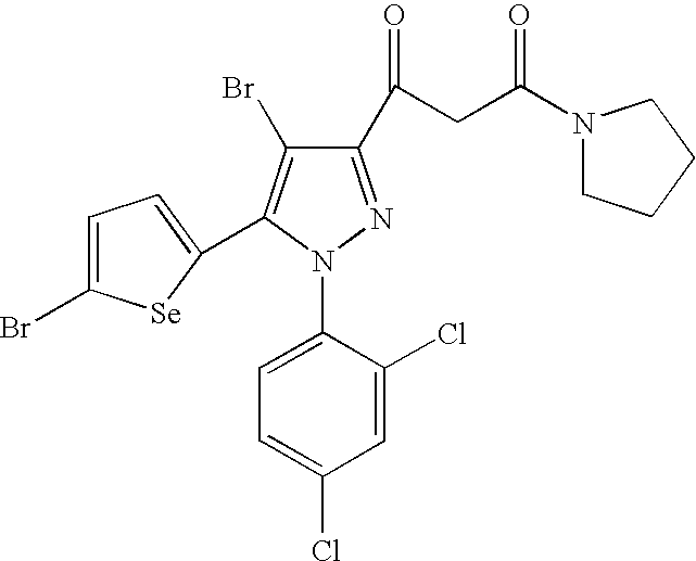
C1=C(Cl)C(N2N=C(C(CC(N3CCCC3)=O)=O)C(Br)=C2C2=CC=C(Br)[Se]2)=CC=C1Cl
